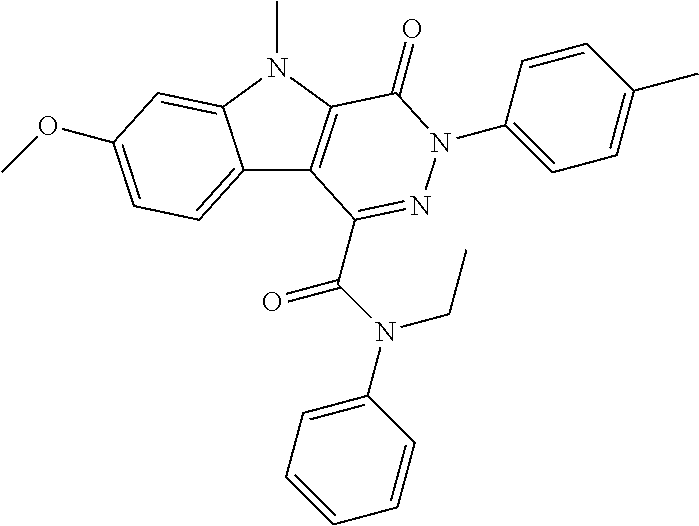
C12=CC=C(OC)C=C1N(C)C1=C2C(C(=O)N(C2=CC=CC=C2)CC)=NN(C2=CC=C(C)C=C2)C1=O
